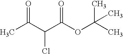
CC(C(C(OC(C)(C)C)=O)Cl)=O
